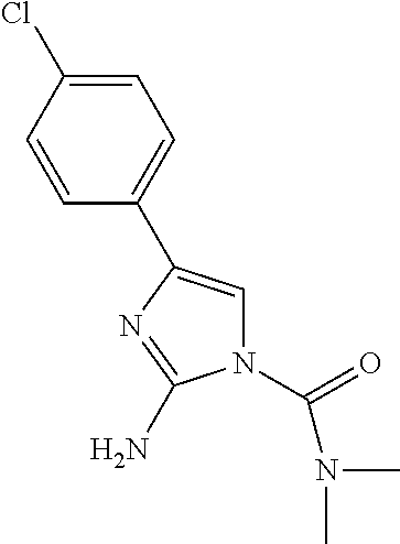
C1=CC(Cl)=CC=C1C1=CN(C(=O)N(C)C)C(N)=N1
